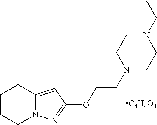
C1CCN2C(=CC(OCCN3CCN(CC)CC3)=N2)C1.[C4H4O4]
